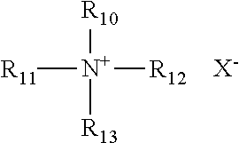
[R11][N+]([R10])([R13])[R12].[X-]
